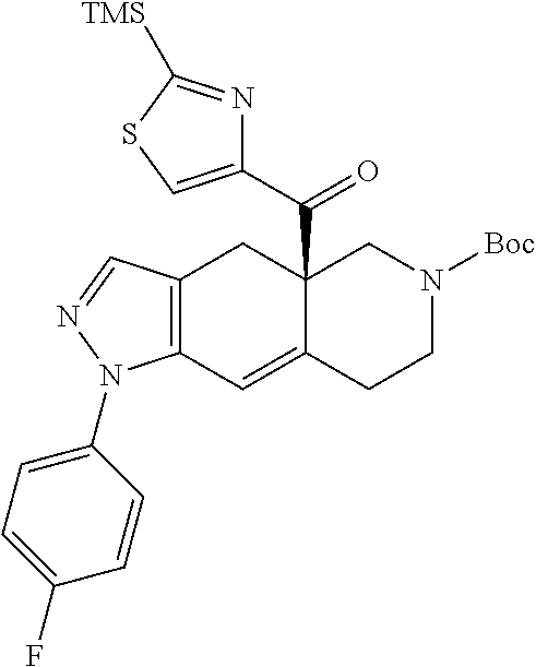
C12=C(C=NN1C1=CC=C(F)C=C1)CC1(C(=O)C3=CSC([TMS])=N3)C(=C2)CCN([Boc])C1
